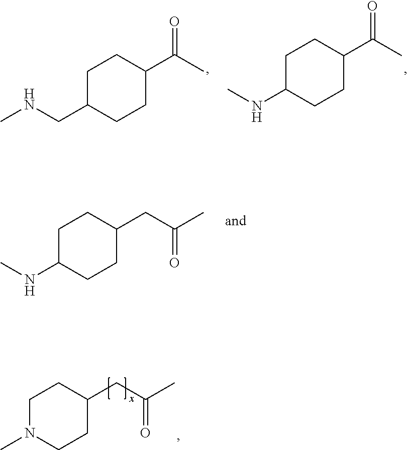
C1C(CNC)CCC(C(C)=O)C1.C1C(NC)CCC(C(C)=O)C1.C1N(C)CCC(CC(C)=O)C1.C1C(NC)CCC(CC(C)=O)C1
